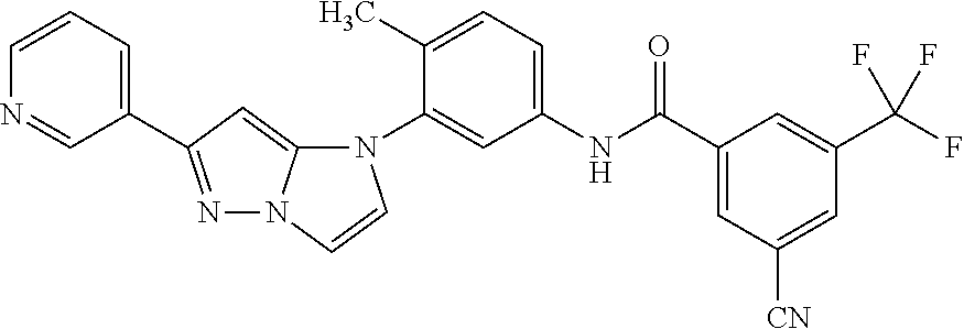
C1(C2=NN3C(=C2)N(C2=CC(NC(C4=CC([CN])=CC(C(F)(F)F)=C4)=O)=CC=C2C)C=C3)=CC=CN=C1
